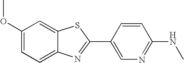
C1(OC)=CC=C2C(=C1)SC(C1=CN=C(NC)C=C1)=N2
